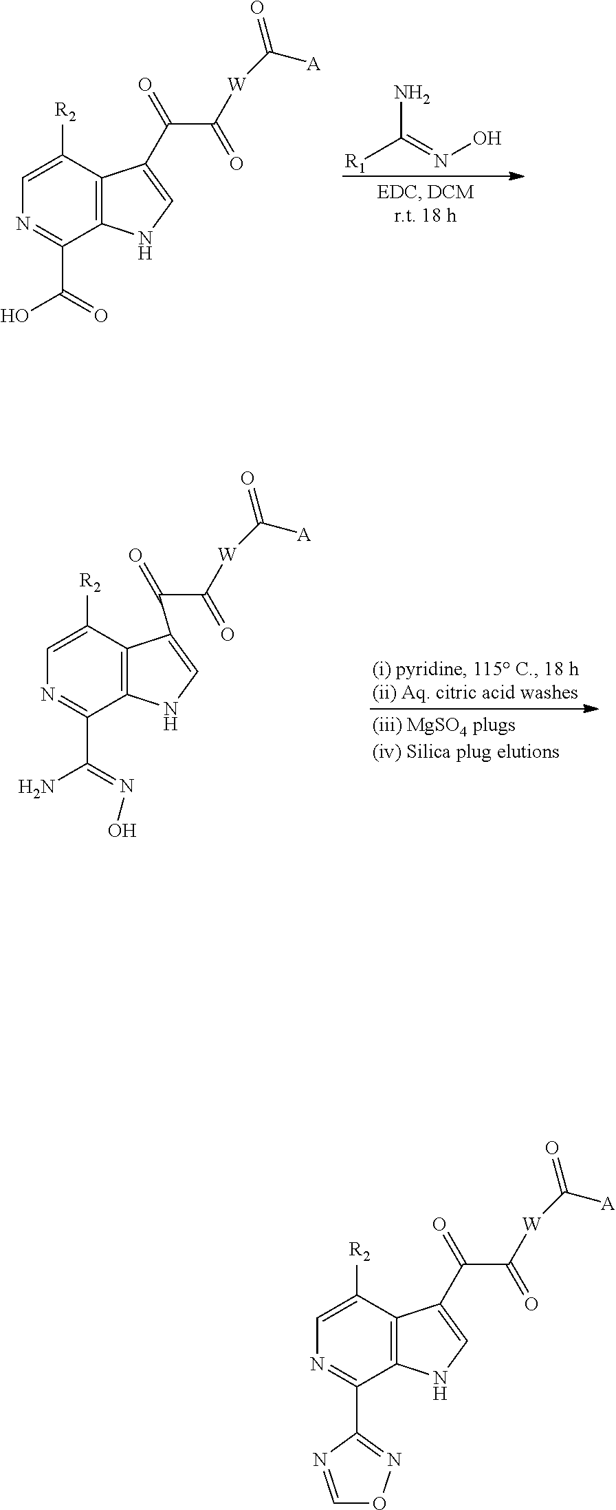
NC(=NO)[R1].C1([R2])=CN=C(C(=O)O)C2=C1C(C(=O)C(=O)[W]C(=O)[A])=CN2.C1([R2])=CN=C(C(=NO)N)C2=C1C(C(=O)C(=O)[W]C(=O)[A])=CN2.C1([R2])=CN=C(C2=NOC=N2)C2=C1C(C(=O)C(=O)[W]C(=O)[A])=CN2
